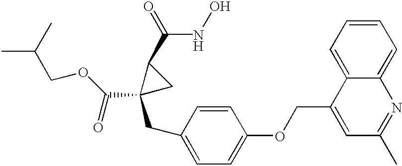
C(OC(=O)C1(CC2=CC=C(OCC3=CC(C)=NC4=CC=CC=C34)C=C2)CC1C(NO)=O)C(C)C
